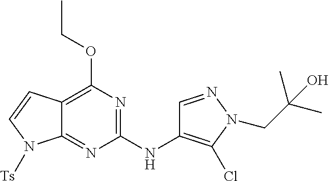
C12=C(OCC)N=C(NC3=C(Cl)N(CC(C)(C)O)N=C3)N=C1N([Ts])C=C2
